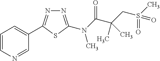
N1=C(N(C(C(CS(C)(=O)=O)(C)C)=O)C)SC(C2=CC=CN=C2)=N1
